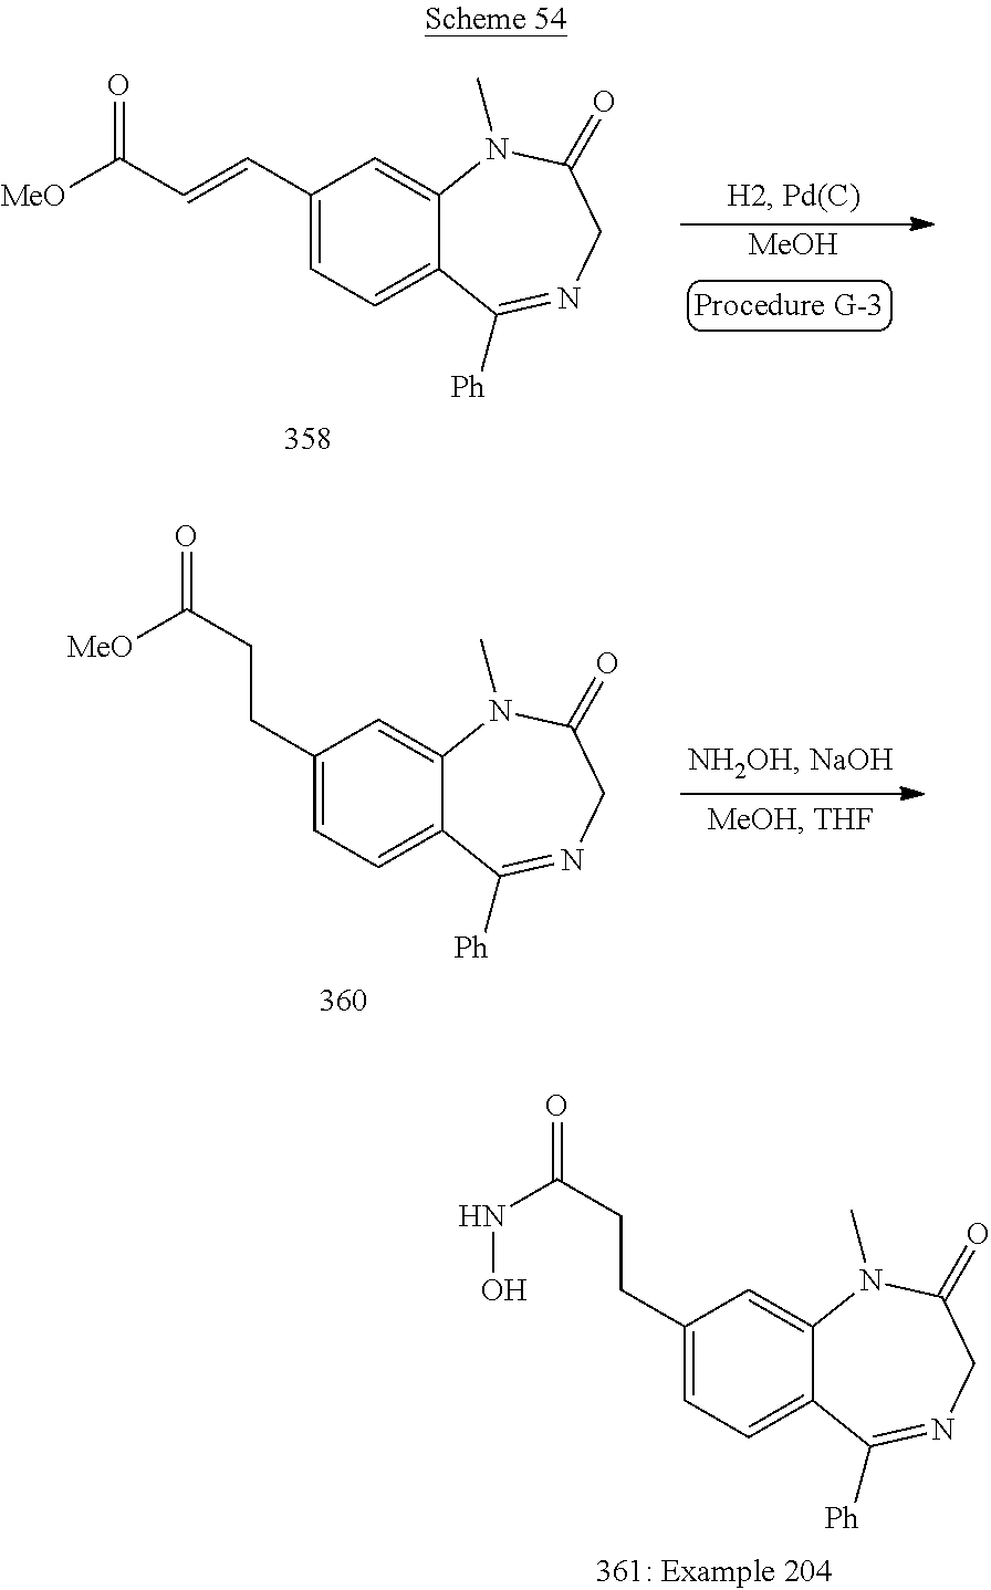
C1(CCC([MeO])=O)=CC=C2C(=C1)N(C)C(=O)CN=C2[Ph].C1(CCC(NO)=O)=CC=C2C(=C1)N(C)C(=O)CN=C2[Ph].C1(C=CC([MeO])=O)=CC=C2C(=C1)N(C)C(=O)CN=C2[Ph].[MeOH]
